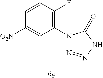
C1(N2N=NNC2=O)=C(F)C=CC([O2N])=C1
